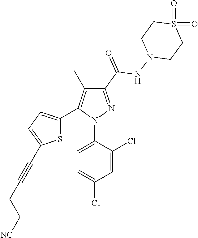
C1(C(=O)NN2CCS(=O)(=O)CC2)=NN(C2=CC=C(Cl)C=C2Cl)C(C2=CC=C(C#CCC[NC])S2)=C1C
